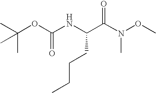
C(OC(NC(C(N(OC)C)=O)CCCC)=O)(C)(C)C
